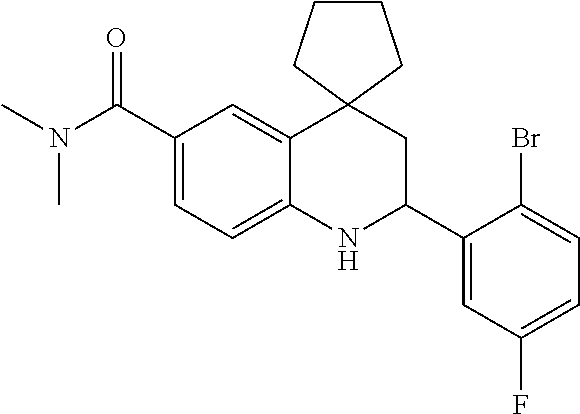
C1(C(N(C)C)=O)=CC=C2C(=C1)C1(CC(C3=CC(F)=CC=C3Br)N2)CCCC1
